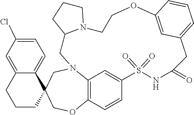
C1N2C3=C(C=CC(=C3)S(=O)(=O)NC(=O)CC3=CC=CC(=C3)OCCN3C1CCC3)OCC1(C3=CC=C(Cl)C=C3CCC1)C2
